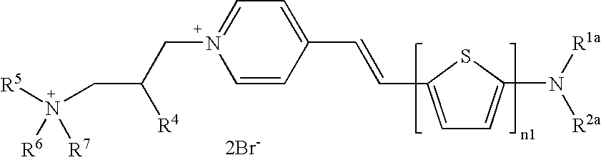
C1(C=CC2=CC=C(N([R2a])[R1a])S2)=CC=N(CC(CN([R5])([R6])[R7])[R4])C=C1.[2Br-]
